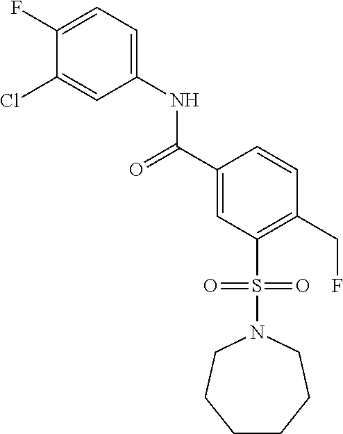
C1(F)=CC=C(NC(C2=CC(S(=O)(=O)N3CCCCCC3)=C(CF)C=C2)=O)C=C1Cl
